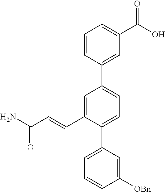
C1([OBn])=CC(C2=CC=C(C3=CC(C(O)=O)=CC=C3)C=C2C=CC(N)=O)=CC=C1
